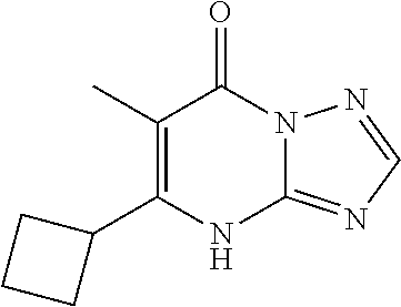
C12=NC=NN1C(=O)C(C)=C(C1CCC1)N2
